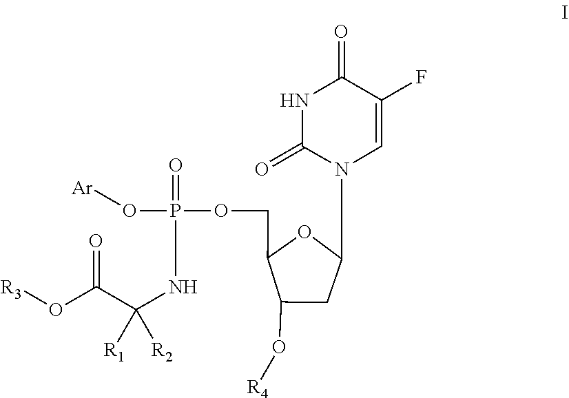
[R3]OC(C(NP(=O)(O[Ar])OCC1C(O[R4])CC(N2C=C(F)C(=O)NC2=O)O1)([R1])[R2])=O
